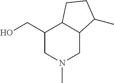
C1(CO)CN(C)CC2C1CCC2C
